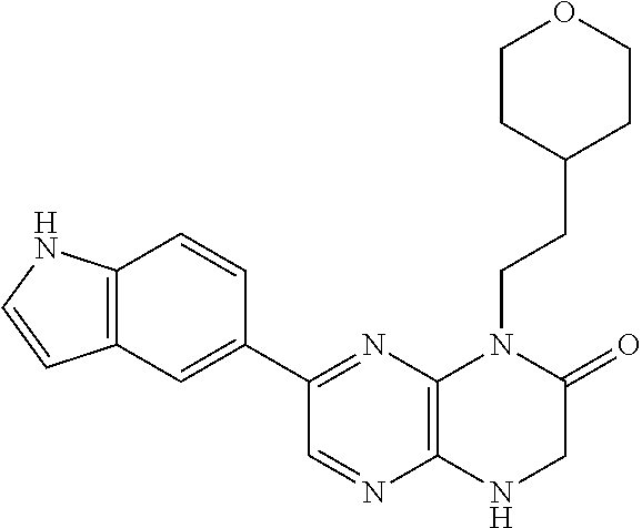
C12=C(N=C(C3=CC4=C(C=C3)NC=C4)C=N1)N(CCC1CCOCC1)C(=O)CN2
